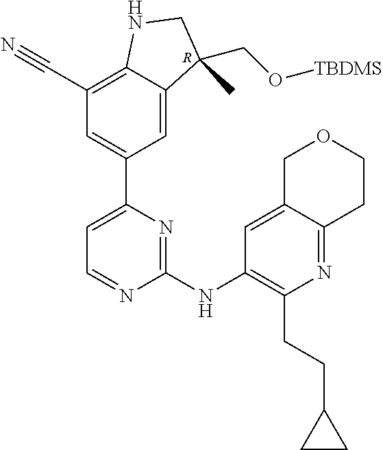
C1=C2C(=C(C#N)C=C1C1=CC=NC(NC3=C(CCC4CC4)N=C4C(=C3)COCC4)=N1)NCC2(CO[TBDMS])C.[R]
